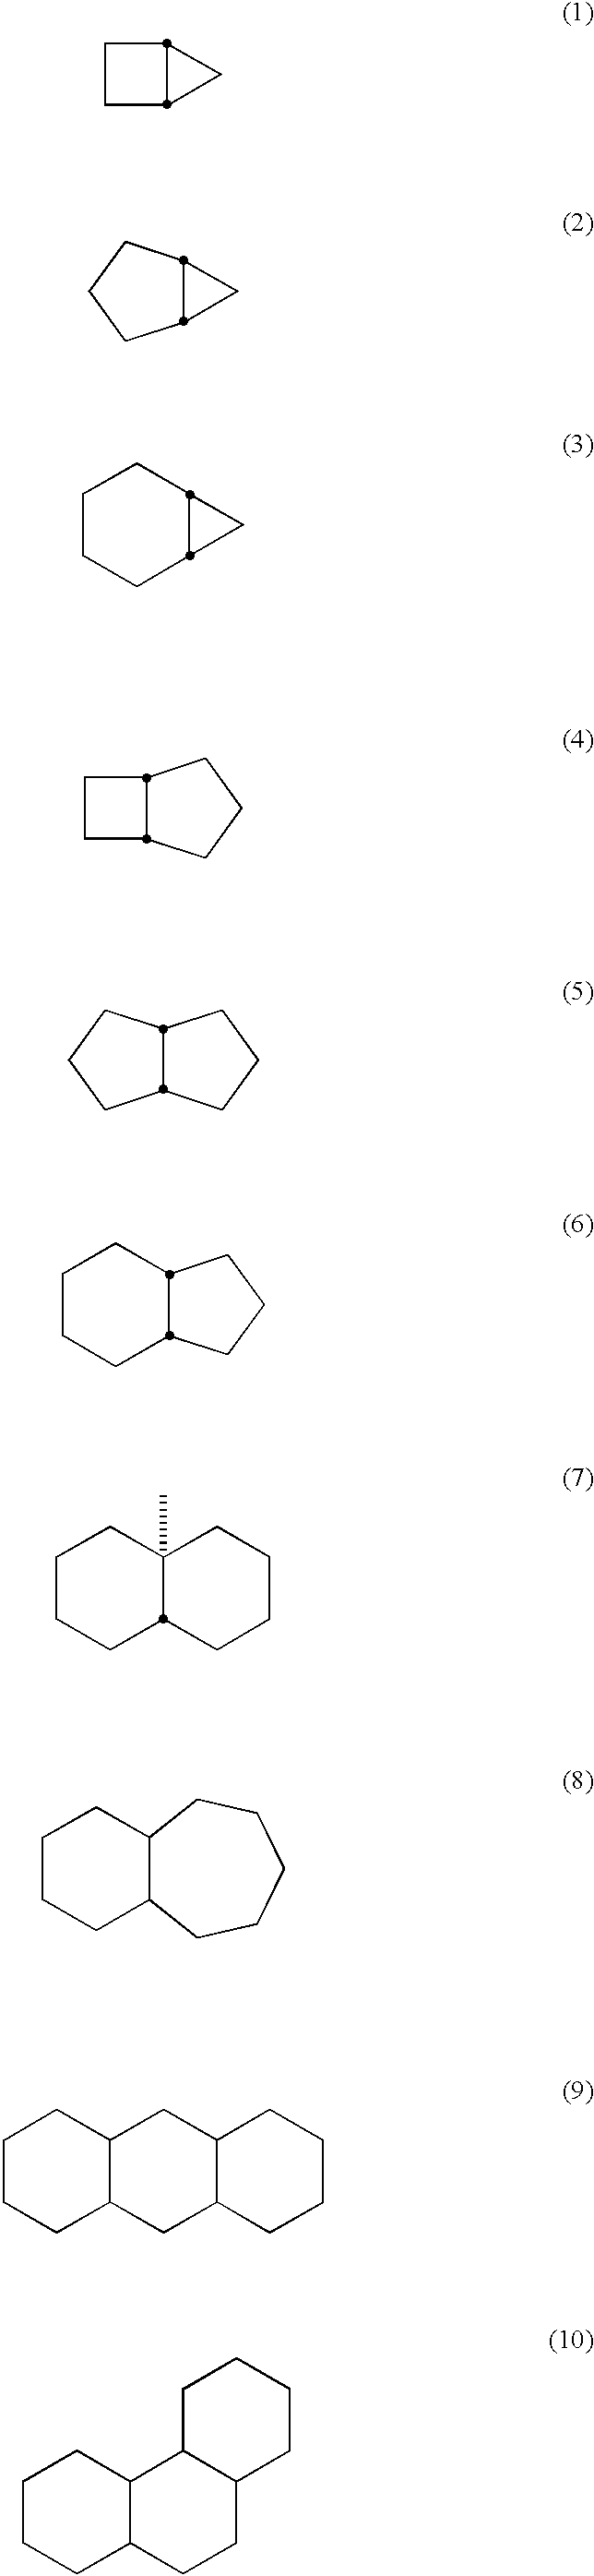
C12C(CCCCC1)CCCC2.C1CCC2C(C1)CC1C(C2)CCCC1.C1CCC2C(C1)C1C(CC2)CCCC1.C1CC2CC12.C1C2C1CCC2.C1C2C1CCCC2.C1CC2CCCC12.C1CCC2C1CCC2.C1CCC2C1CCCC2.C1CCC2C(C)(C1)CCCC2
